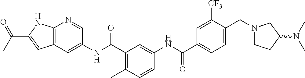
C1(CN2CCC(N(C)C)C2)=CC=C(C(=O)NC2=CC(C(NC3=CC4=C(N=C3)NC(C(C)=O)=C4)=O)=C(C)C=C2)C=C1[CF3]
